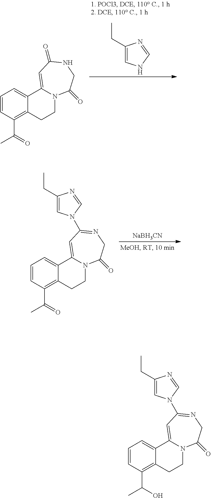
C1(CC)=CNC=N1.C1=CC(C(C)=O)=C2C(=C1)C1=CC(=O)NCC(=O)N1CC2.C1(CC)=CN(C2=NCC(=O)N3CCC4=C(C(C)=O)C=CC=C4C3=C2)C=N1.[NaBH3CN].C1(CC)=CN(C2=NCC(=O)N3CCC4=C(C(C)O)C=CC=C4C3=C2)C=N1
